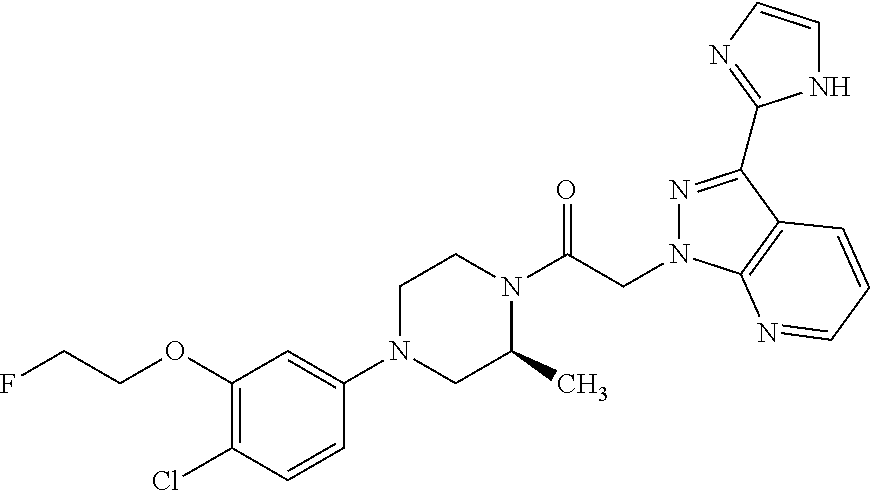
C(OC1=C(Cl)C=CC(N2CC(C)N(C(CN3N=C(C4=NC=CN4)C4=C3N=CC=C4)=O)CC2)=C1)CF
